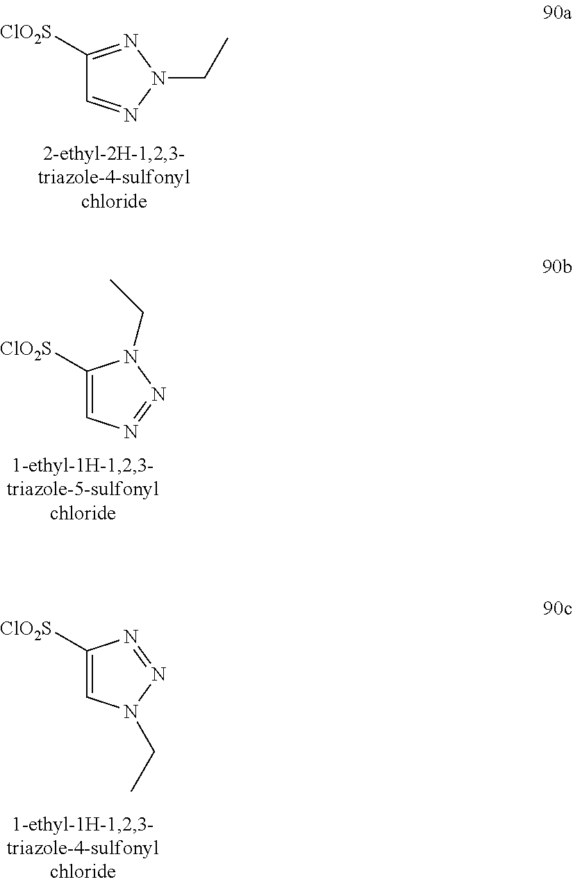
C1([ClO2S])=NN(CC)N=C1.C1([ClO2S])=CN=NN1CC.C1([ClO2S])=CN(CC)N=N1
